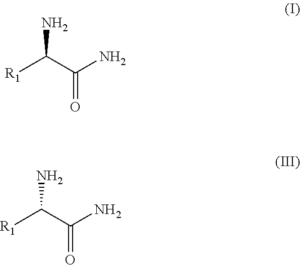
[R1]C(C(N)=O)N.[R1]C(C(N)=O)N
